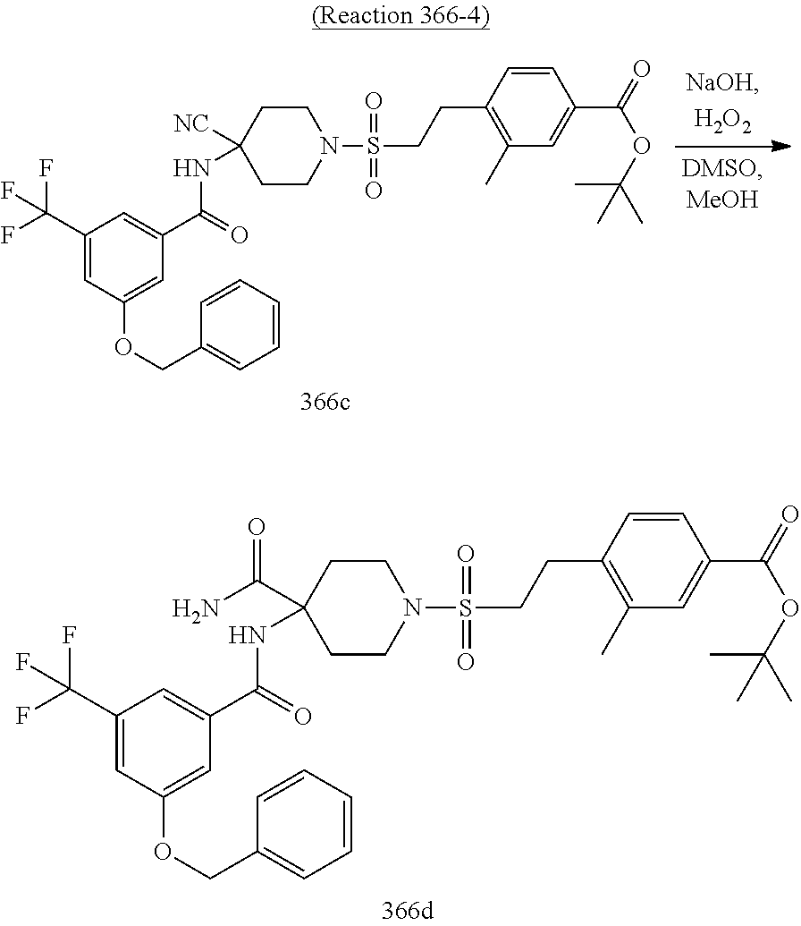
C1([NC])(NC(C2=CC(C(F)(F)F)=CC(OCC3=CC=CC=C3)=C2)=O)CCN(S(CCC2=C(C)C=C(C(=O)OC(C)(C)C)C=C2)(=O)=O)CC1.C1(C(N)=O)(NC(C2=CC(C(F)(F)F)=CC(OCC3=CC=CC=C3)=C2)=O)CCN(S(CCC2=C(C)C=C(C(=O)OC(C)(C)C)C=C2)(=O)=O)CC1
